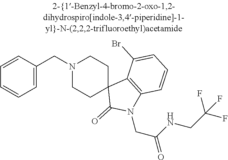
N1(CC2=CC=CC=C2)CCC2(CC1)C(=O)N(CC(NCC(F)(F)F)=O)C1=C2C(Br)=CC=C1
